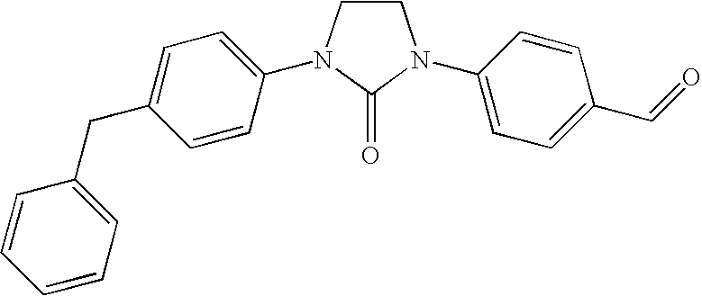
C1CN(C2=CC=C(CC3=CC=CC=C3)C=C2)C(=O)N1C1=CC=C(C=O)C=C1
